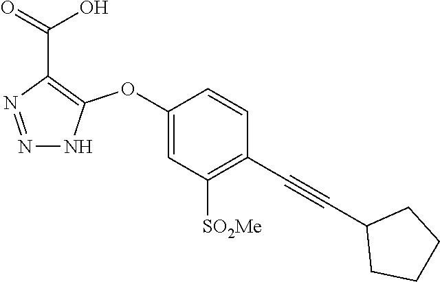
C1(OC2=C(C(=O)O)N=NN2)=CC([SO2Me])=C(C#CC2CCCC2)C=C1
